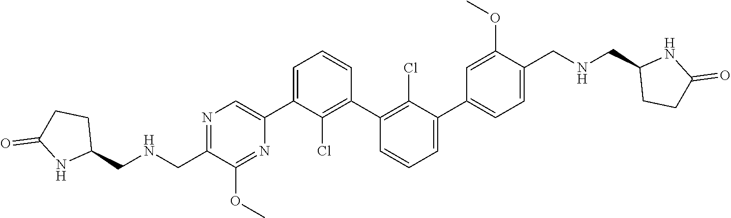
N1=C(CNCC2CCC(=O)N2)C(OC)=NC(C2=CC=CC(C3=C(Cl)C(C4=CC=C(CNCC5CCC(=O)N5)C(OC)=C4)=CC=C3)=C2Cl)=C1
